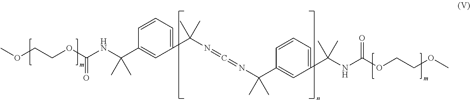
C1=CC=C(C(N=C=NC(C2=CC(C(NC(OCCOC)=O)(C)C)=CC=C2)(C)C)(C)C)C=C1C(NC(OCCOC)=O)(C)C
